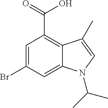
C1=C(Br)C=C2C(=C1C(=O)O)C(C)=CN2C(C)C
